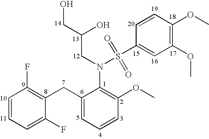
C1=CC=C(F)C(CC2=CC=CC(OC)=C2N(CC(O)CO)S(=O)(=O)C2=CC(OC)=C(OC)C=C2)=C1F
